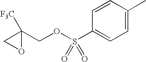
C(OS(C1=CC=C(C)C=C1)(=O)=O)C1([F3C])OC1
